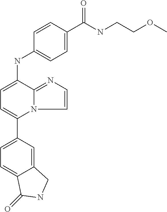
C1(C2=CC=C(NC3=CC=C(C(NCCOC)=O)C=C3)C3=NC=CN23)=CC=C2C(=C1)CNC2=O
